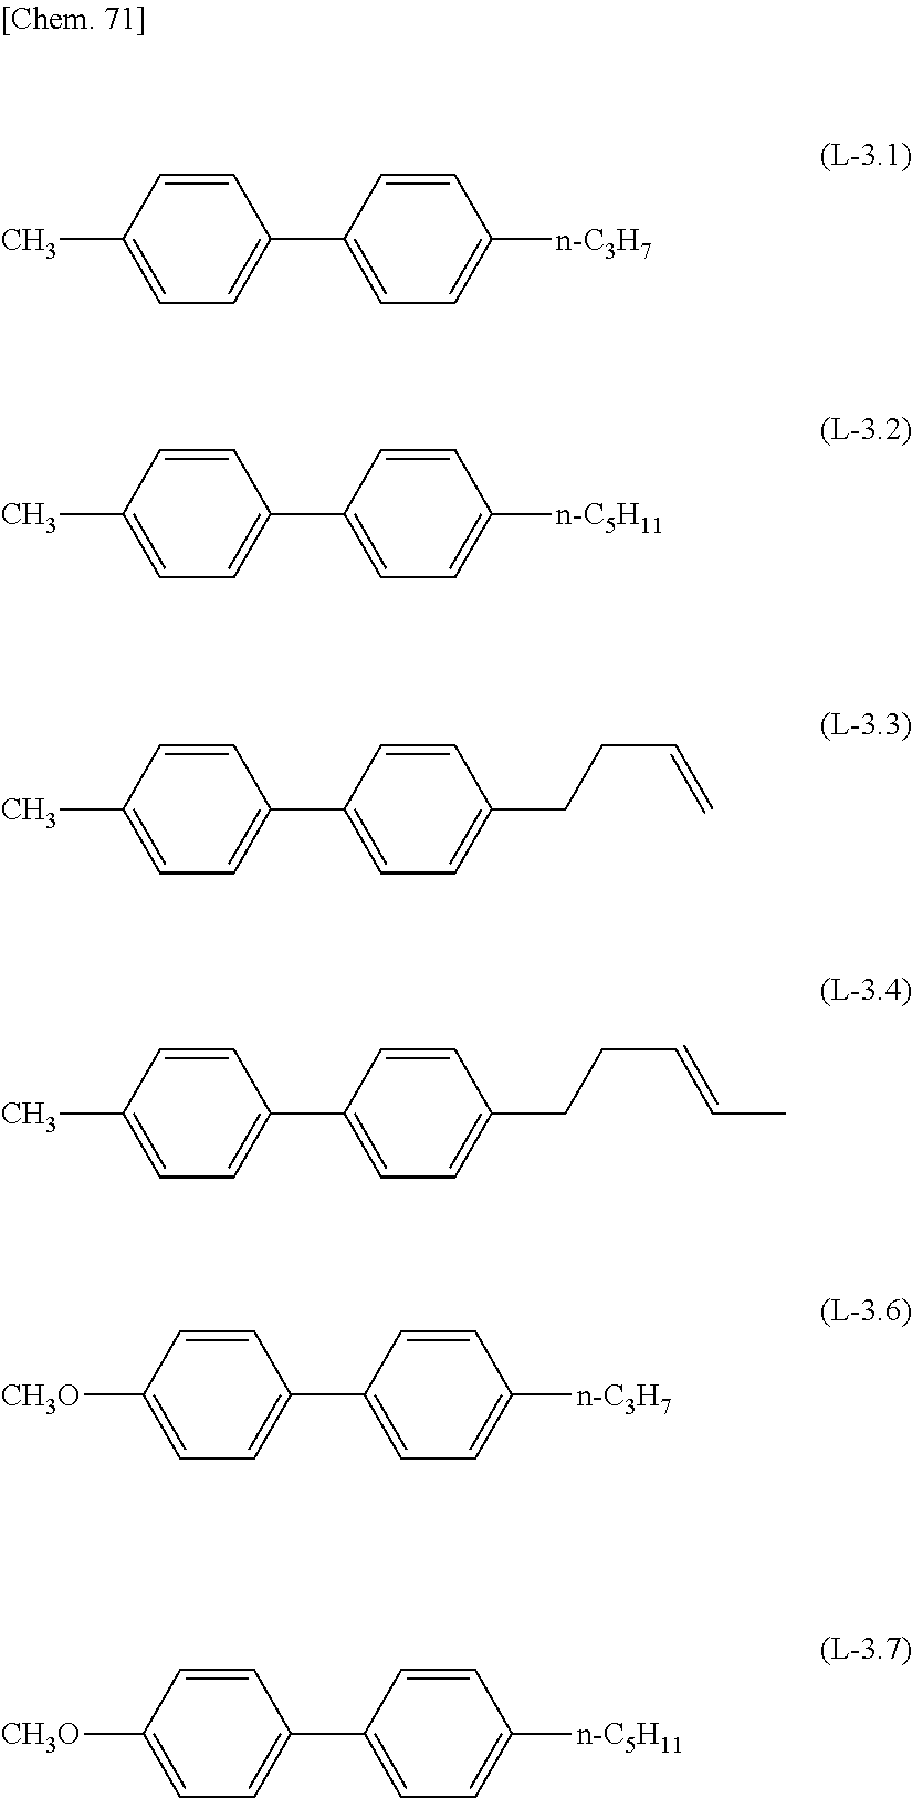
C1=CC(C2=CC=C(C)C=C2)=CC=C1[n-C3H7].C1=CC(C2=CC=C(C)C=C2)=CC=C1[n-C5H11].C1=CC(C2=CC=C(C)C=C2)=CC=C1CCC=C.C1=CC(C2=CC=C(C)C=C2)=CC=C1CCC=CC.C1=CC(C2=CC=C([CH3O])C=C2)=CC=C1[n-C3H7].C1=CC(C2=CC=C([CH3O])C=C2)=CC=C1[n-C5H11]
